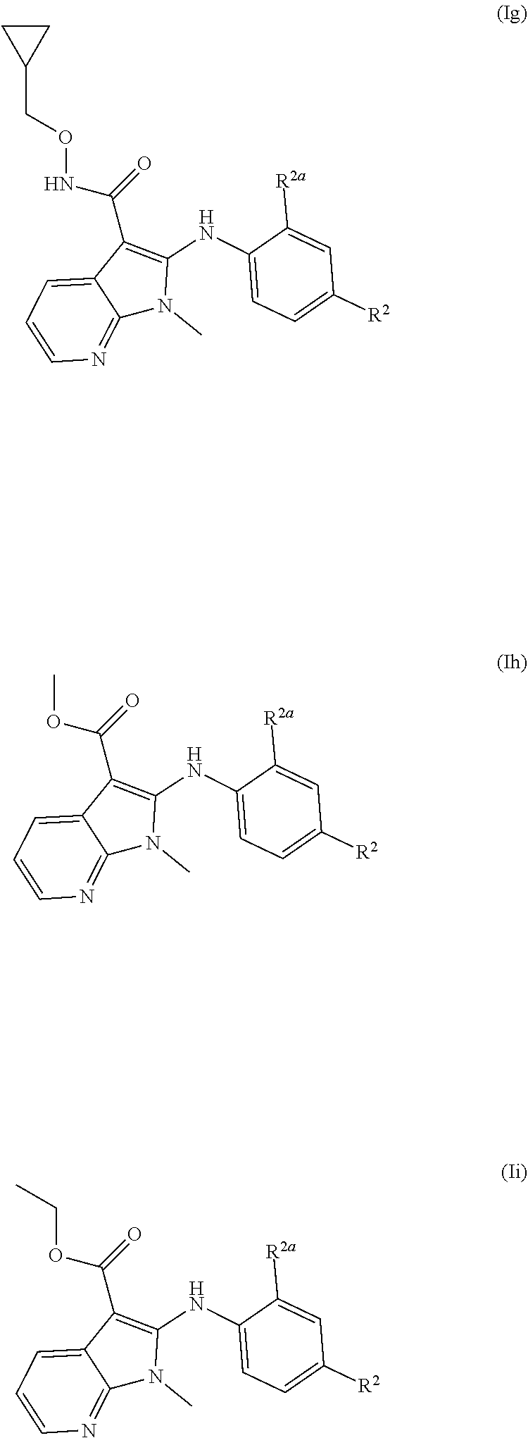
O(NC(=O)C1=C(NC2=CC=C([R2])C=C2[R2a])N(C)C2=NC=CC=C12)CC1CC1.COC(=O)C1=C(NC2=CC=C([R2])C=C2[R2a])N(C)C2=NC=CC=C12.C(OC(=O)C1=C(NC2=CC=C([R2])C=C2[R2a])N(C)C2=NC=CC=C12)C
